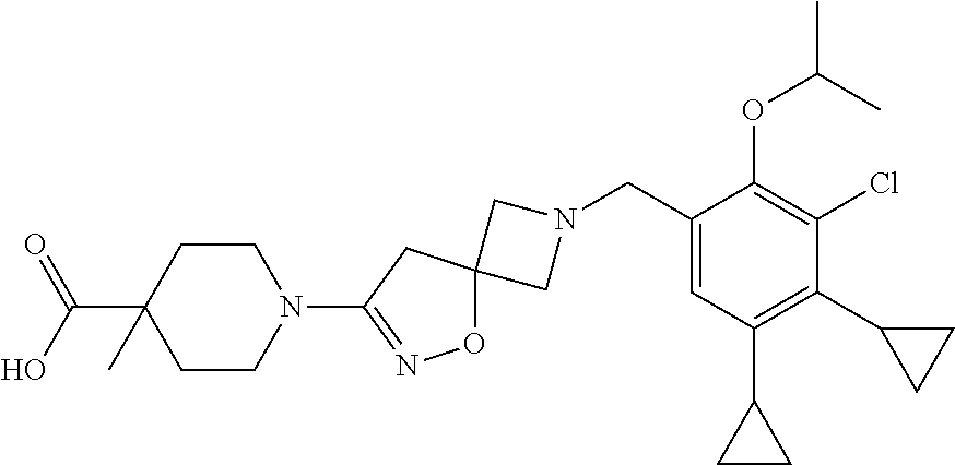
C1N(CC2=CC(C3CC3)=C(C3CC3)C(Cl)=C2OC(C)C)CC12ON=C(N1CCC(C(=O)O)(C)CC1)C2
